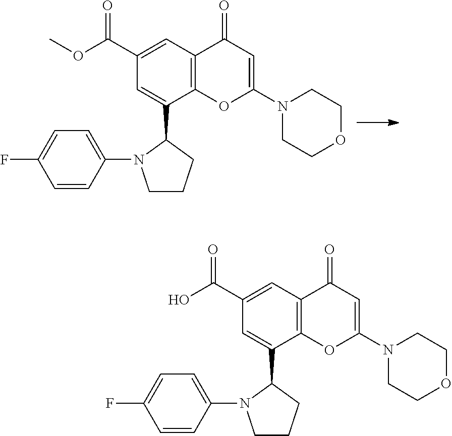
C12=C(C=C(C(OC)=O)C=C1C1N(C3=CC=C(F)C=C3)CCC1)C(=O)C=C(N1CCOCC1)O2.C12=C(C=C(C(O)=O)C=C1C1N(C3=CC=C(F)C=C3)CCC1)C(=O)C=C(N1CCOCC1)O2
